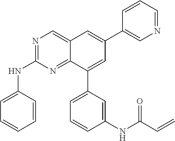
N1=C(NC2=CC=CC=C2)N=C2C(=C1)C=C(C1=CN=CC=C1)C=C2C1=CC=CC(NC(C=C)=O)=C1
